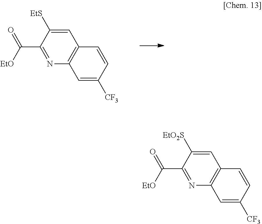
C1=C([EtS])C(C([EtO])=O)=NC2=C1C=CC([CF3])=C2.C1=C([EtO2S])C(C([EtO])=O)=NC2=C1C=CC([CF3])=C2
